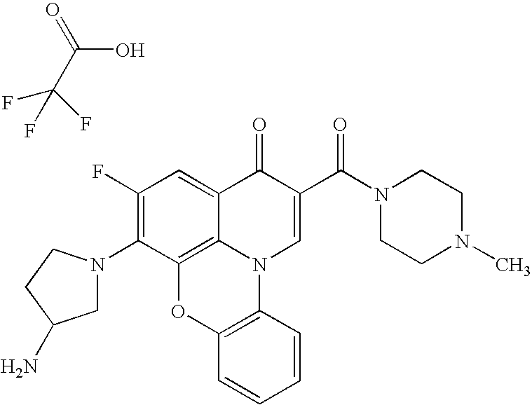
C(C(O)=O)(F)(F)F.C1(F)=C(N2CC(N)CC2)C2=C3C(=C1)C(=O)C(C(N1CCN(C)CC1)=O)=CN3C1=C(O2)C=CC=C1
